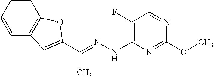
C(=NNC1=C(F)C=NC(OC)=N1)(C)C1=CC2=C(C=CC=C2)O1
